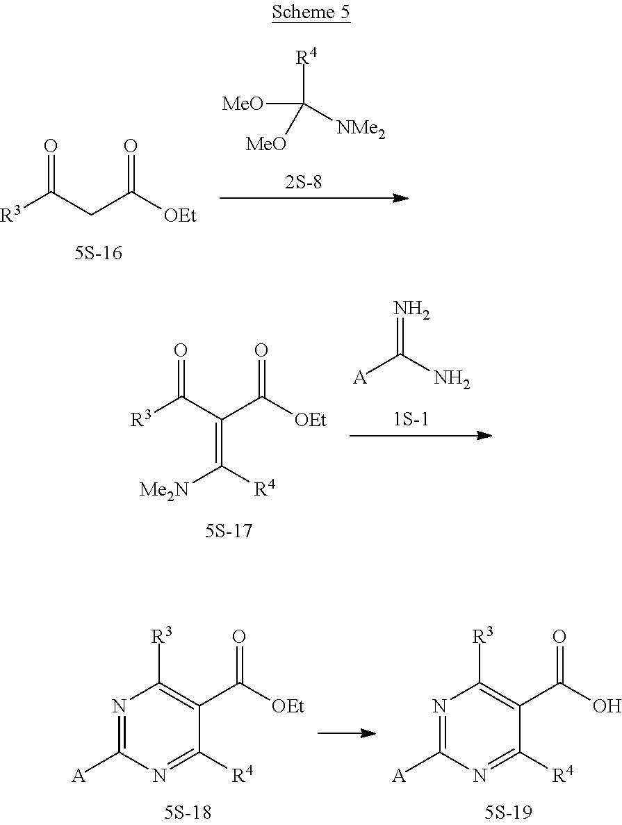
[R3]C(C(=C([Me2N])[R4])C([OEt])=O)=O.[A]C(N)=N.N1=C([A])N=C([R4])C(C([OEt])=O)=C1[R3].N1=C([A])N=C([R4])C(C(O)=O)=C1[R3].[R3]C(CC([OEt])=O)=O.[MeO]C([R4])([NMe2])[MeO]
